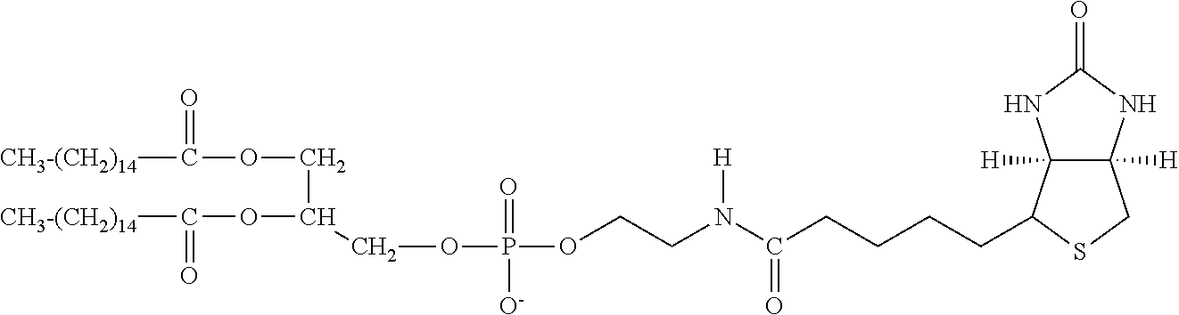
C12([H])C([H])(C(CCCCC(N(CCOP(OCC(OC([CH3-(CH2)14])=O)COC([CH3-(CH2)14])=O)(=O)[O-])[H])=O)SC1)NC(=O)N2
